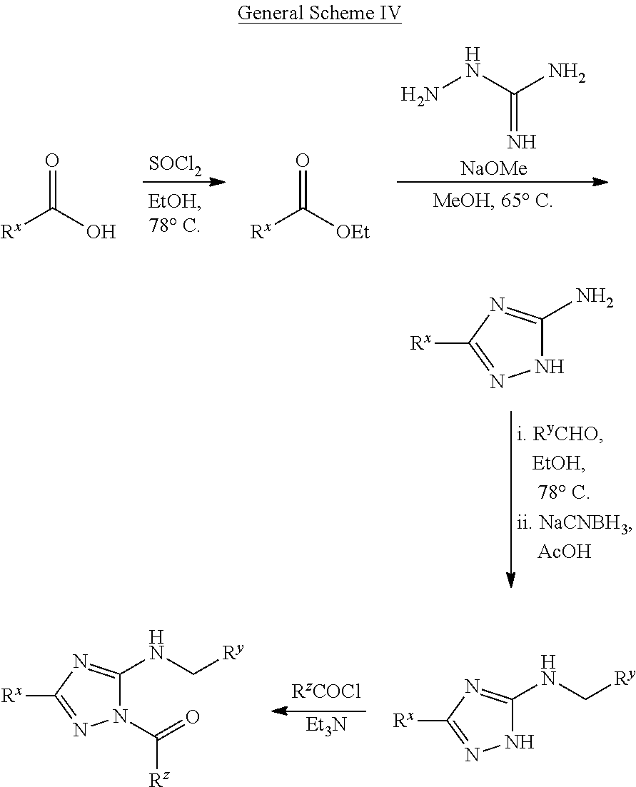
[SOCl2].NNC(N)=N.[NaOMe].[Rx]C(O)=O.[Rx]C([OEt])=O.N1C(N)=NC([Rx])=N1.[Et3N].N1(C(=O)[Rz])C(NC[Ry])=NC([Rx])=N1.N1C(NC[Ry])=NC([Rx])=N1
